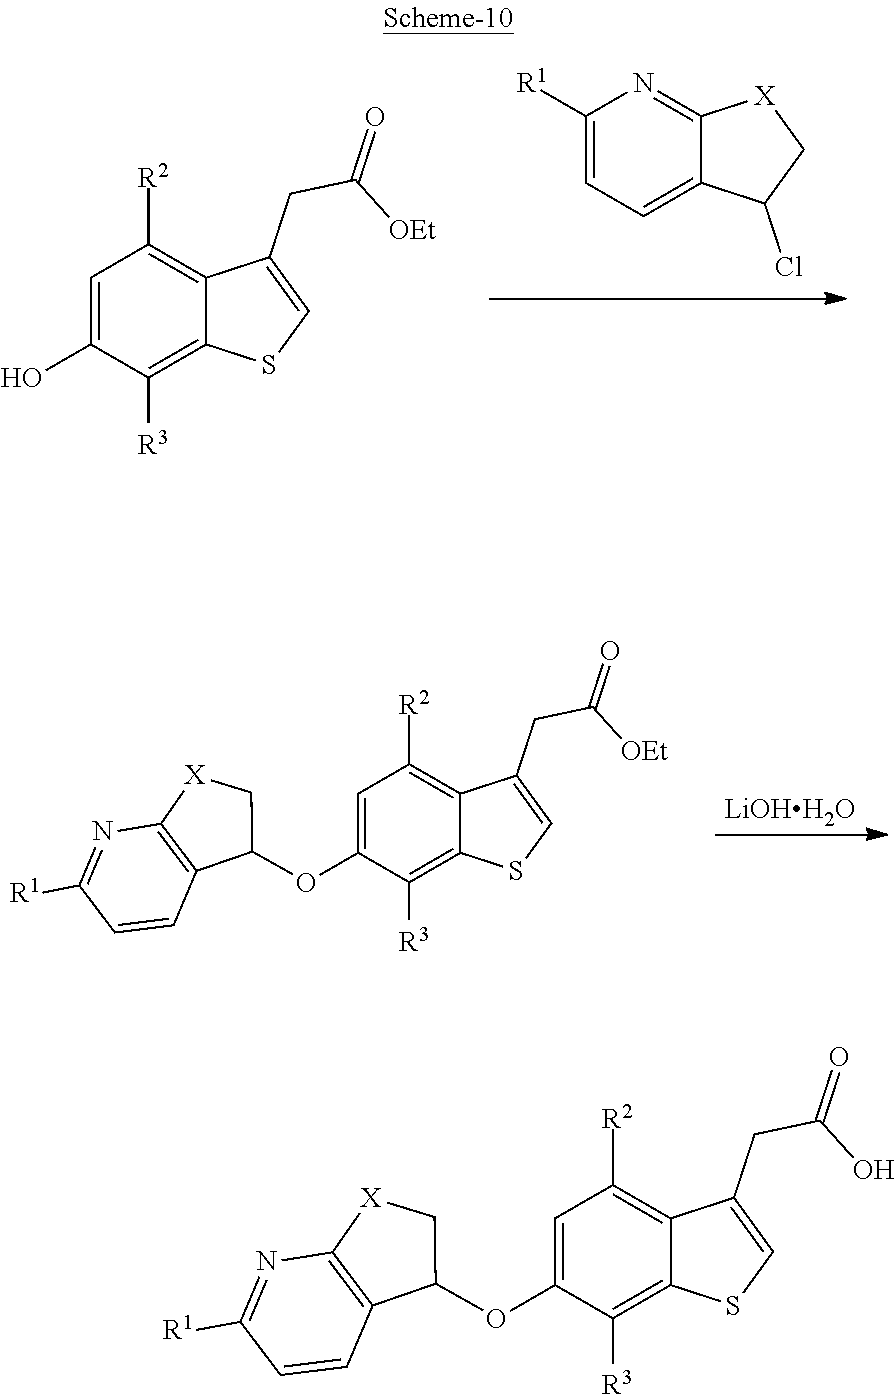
C1=C(O)C([R3])=C2C(=C1[R2])C(CC([OEt])=O)=CS2.C1([R1])=CC=C2C(=N1)[X]CC2Cl.C1=C(OC2C3=C(N=C([R1])C=C3)[X]C2)C([R3])=C2C(=C1[R2])C(CC([OEt])=O)=CS2.[LiOHH2O].C1=C(OC2C3=C(N=C([R1])C=C3)[X]C2)C([R3])=C2C(=C1[R2])C(CC(O)=O)=CS2
